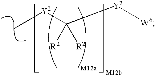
[Y2](C([Y2][W6])([R2])[R2])C
